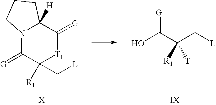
N12C(=[G])C([R1])(C[L])[T1]C(=[G])C1([H])CCC2.OC(C(C[L])([R1])[T])=[G]
